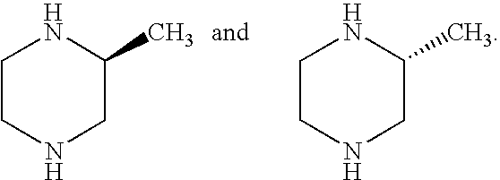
C1CNCC(C)N1.C1CNCC(C)N1
